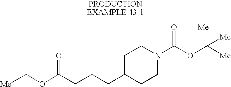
[Me]COC(CCCC1CCN(C(OC([Me])([Me])[Me])=O)CC1)=O
